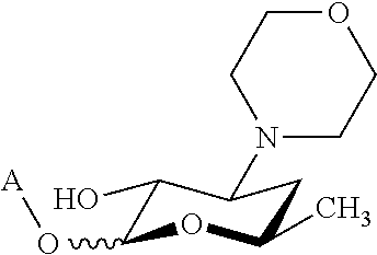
C1(O)C(O[A])OC(C)CC1N1CCOCC1
